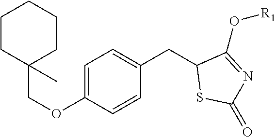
C1=C(OCC2(C)CCCCC2)C=CC(CC2SC(=O)N=C2O[R1])=C1
